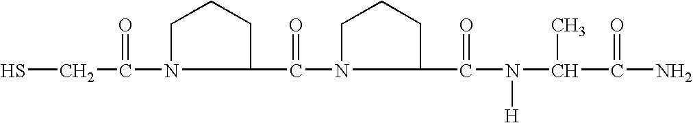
SCC(=O)N1C(C(=O)N2C(C(=O)N([H])C(C)C(=O)N)CCC2)CCC1
